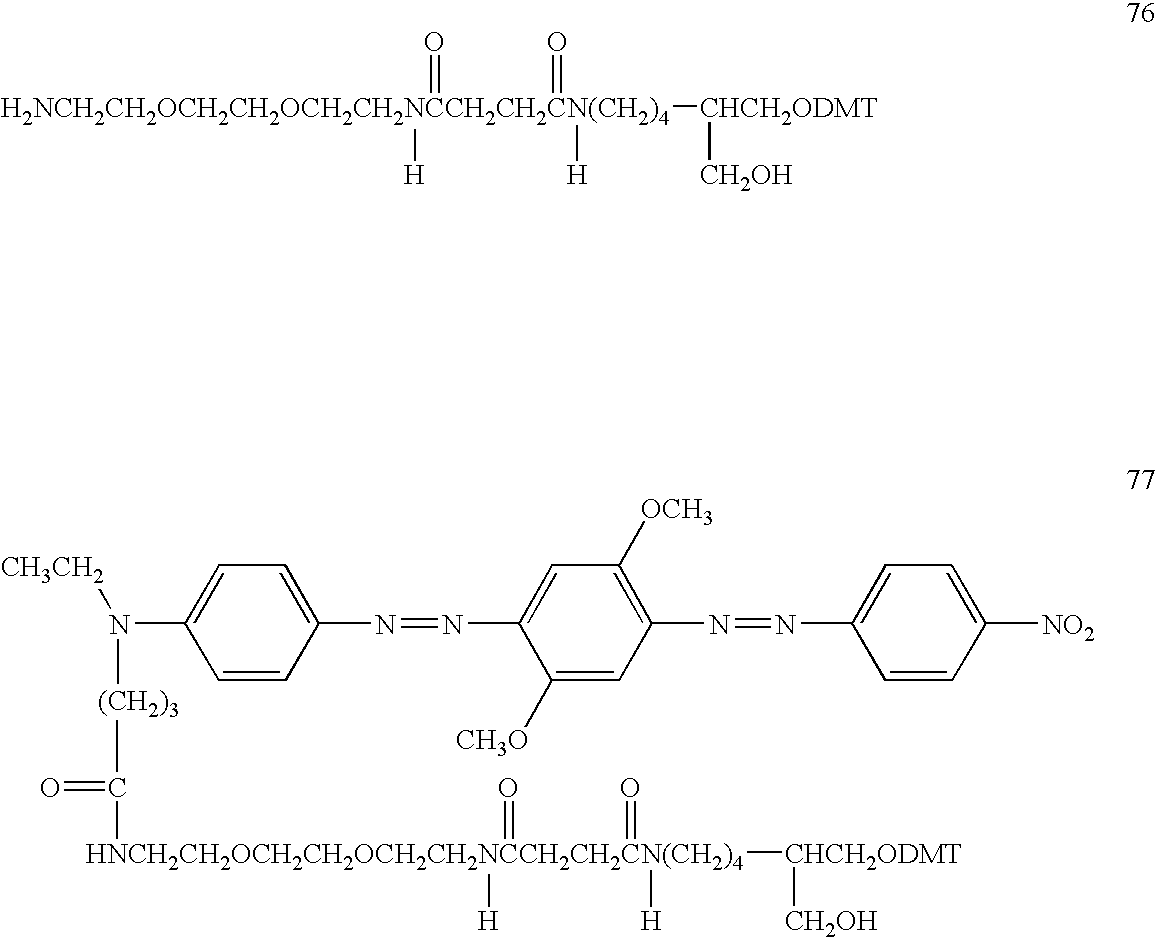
C1=C(N([CH3CH2])[(CH2)3]C(=O)[HNCH2CH2OCH2CH2OCH2CH2NCCH2CH2CN(CH2)4]([CHCH2ODMT][CH2OH])([H])(=O)(=O)[H])C=CC(N=NC2=CC([OCH3])=C(N=NC3=CC=C([NO2])C=C3)C=C2[CH3O])=C1.[H2NCH2CH2OCH2CH2OCH2CH2NCCH2CH2CN(CH2)4]([CHCH2ODMT][CH2OH])([H])(=O)(=O)[H]
